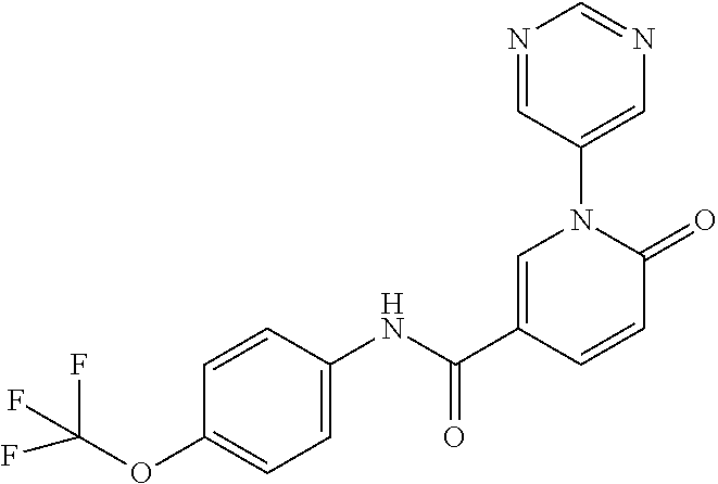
FC(OC1=CC=C(NC(=O)C2=CN(C3=CN=CN=C3)C(=O)C=C2)C=C1)(F)F
